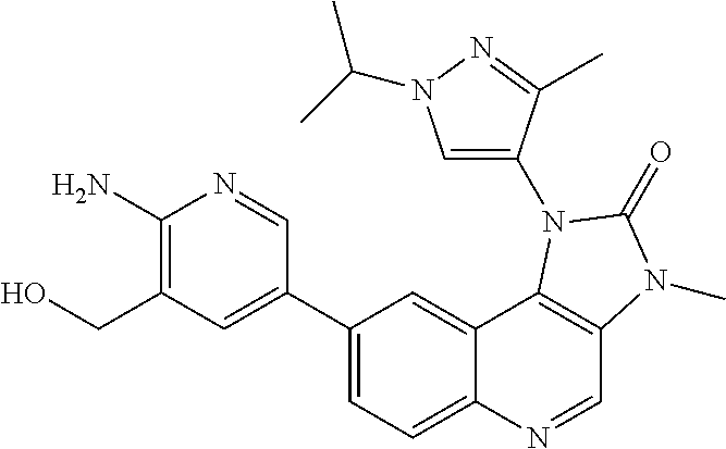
C1(N)=C(CO)C=C(C2=CC=C3C(=C2)C2=C(C=N3)N(C)C(=O)N2C2=CN(C(C)C)N=C2C)C=N1
